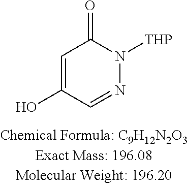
C1=C(O)C=NN([THP])C1=O
